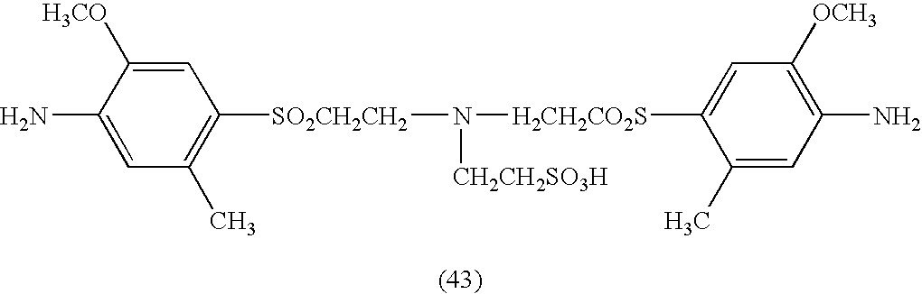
N([CH2CH2SO3H])([H2CH2CO2S]C1=CC([OCH3])=C(N)C=C1C)[SO2CH2CH2]C1=C(C)C=C(N)C([H3CO])=C1
